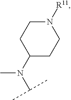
C1CC(N(C(C)C)C)CCN1[R11]
